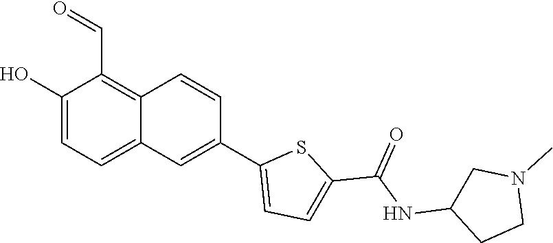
C1(O)=CC=C2C(=C1C=O)C=CC(C1=CC=C(C(NC3CCN(C)C3)=O)S1)=C2
